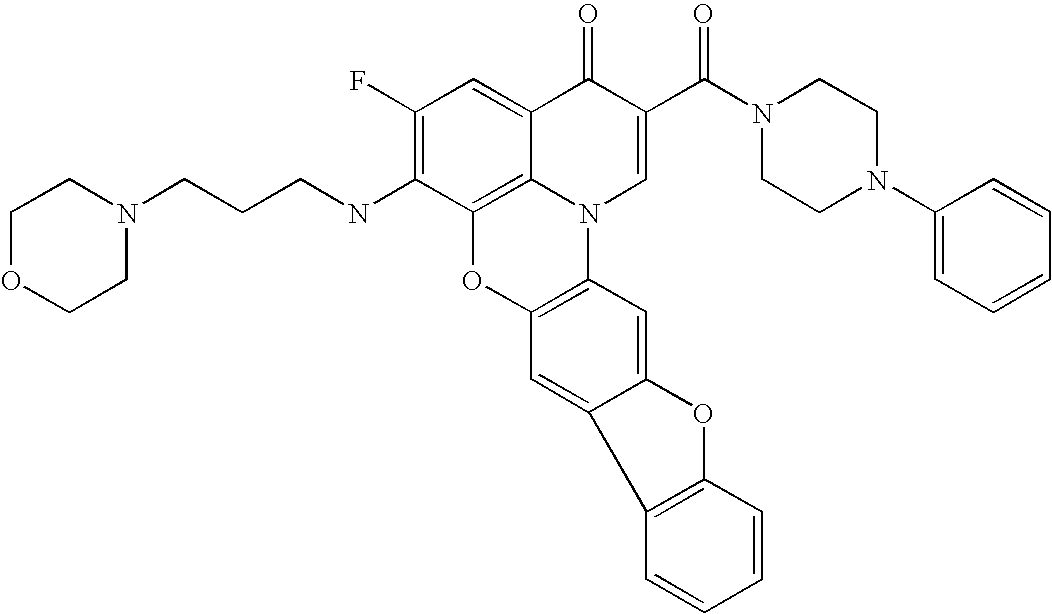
C1(F)=C(NCCCN2CCOCC2)C2=C3C(=C1)C(=O)C(C(N1CCN(C4=CC=CC=C4)CC1)=O)=CN3C1=C(O2)C=C2C(=C1)OC1=C2C=CC=C1
